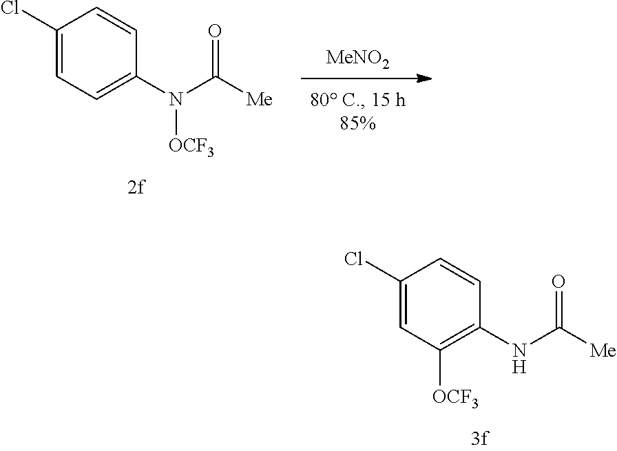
N(C([Me])=O)C1=C([OCF3])C=C(Cl)C=C1.[MeNO2].N(C([Me])=O)([OCF3])C1=CC=C(Cl)C=C1
